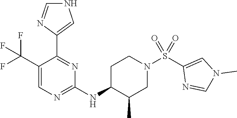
C1C(NC2=NC=C(C(F)(F)F)C(C3=CNC=N3)=N2)C(C)CN(S(C2=CN(C)C=N2)(=O)=O)C1
